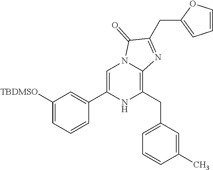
C1([TBDMSO])=CC=CC(C2=CN3C(=C(CC4=CC=CC(C)=C4)N2)N=C(CC2=CC=CO2)C3=O)=C1
